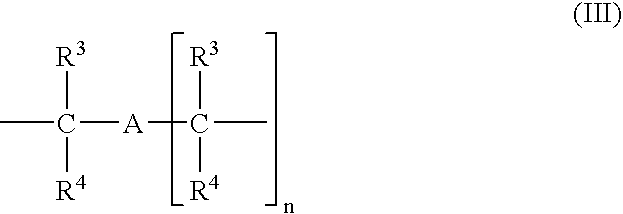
CC([A]C(C)([R4])[R3])([R4])[R3]
